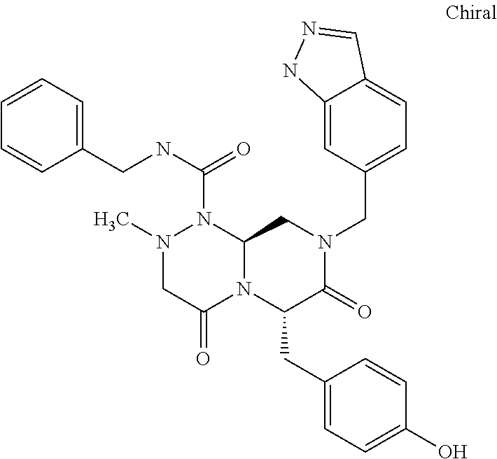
N(C(=O)N1N(C)CC(=O)N2C1CN(CC1=CC=C3C(=C1)NN=C3)C(=O)C2CC1=CC=C(O)C=C1)CC1=CC=CC=C1
